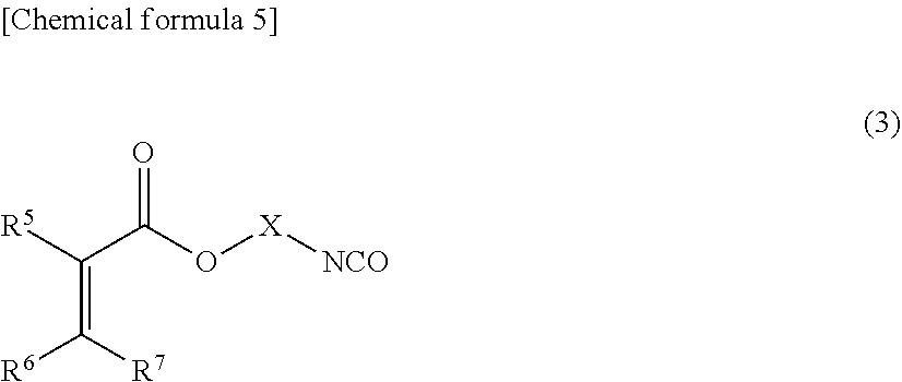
C(C(O[X][NCO])=O)([R5])=C([R6])[R7]
